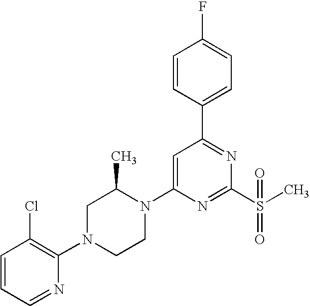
C1=CC=NC(N2CCN(C3=CC(C4=CC=C(F)C=C4)=NC(S(C)(=O)=O)=N3)C(C)C2)=C1Cl
